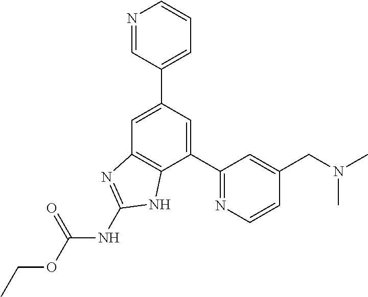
C1=C(C2=CC=CN=C2)C=C(C2=NC=CC(CN(C)C)=C2)C2=C1N=C(NC(OCC)=O)N2
